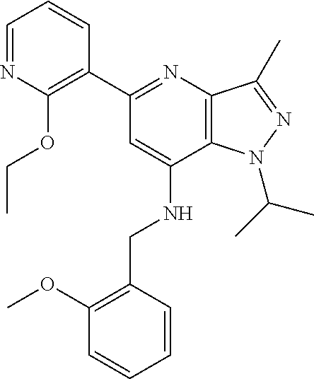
C1=NC(OCC)=C(C2=NC3=C(C(NCC4=C(OC)C=CC=C4)=C2)N(C(C)C)N=C3C)C=C1
